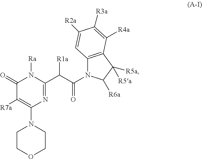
C1COCCN1C1=C([R7a])C(=O)N([Ra])C(C(C(N2C3=C(C([R5a])([R5a])C2[R6a])C([R4a])=C([R3a])C([R2a])=C3)=O)[R1a])=N1
